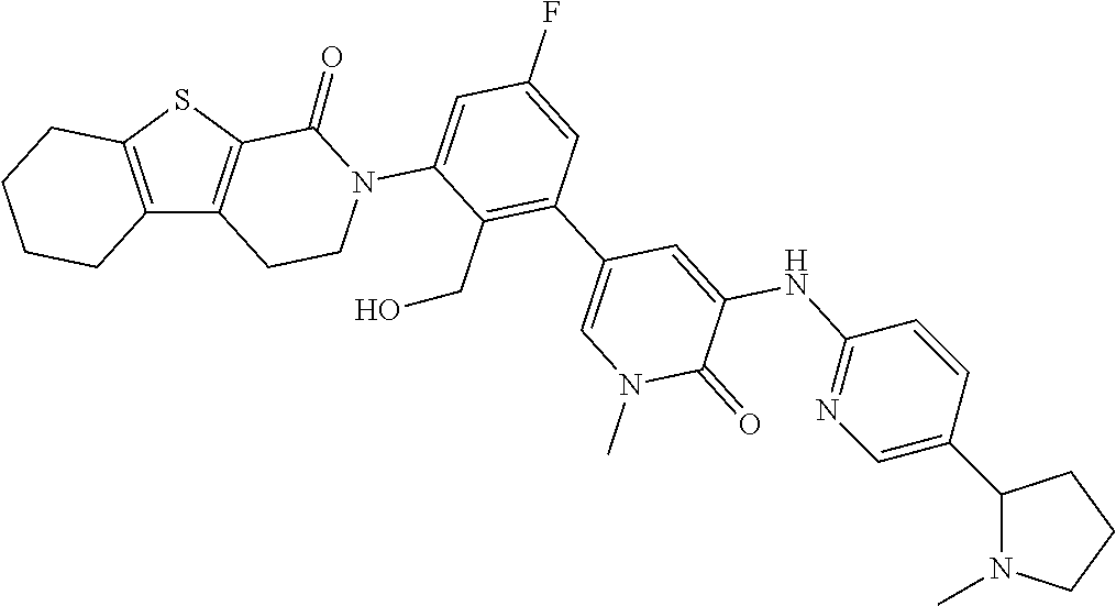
C12=C(SC3=C1CCN(C1=CC(F)=CC(C4=CN(C)C(=O)C(NC5=NC=C(C6N(C)CCC6)C=C5)=C4)=C1CO)C3=O)CCCC2
